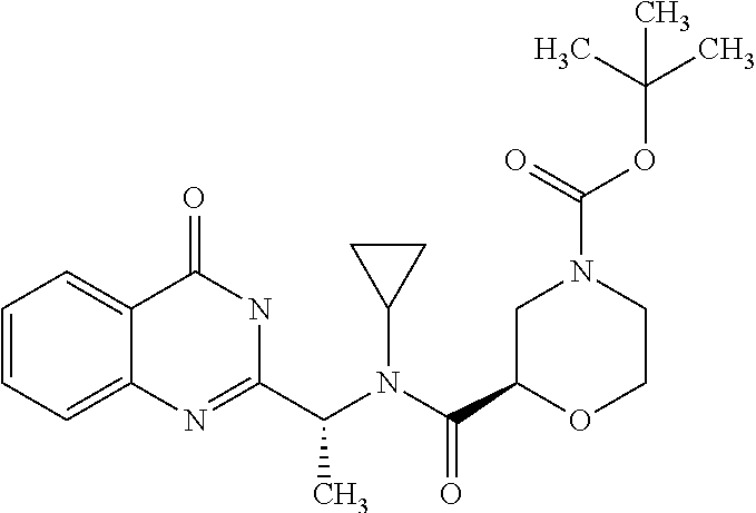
C1(C(N(C(C2OCCN(C(OC(C)(C)C)=O)C2)=O)C2CC2)C)=NC2=CC=CC=C2C(=O)N1
